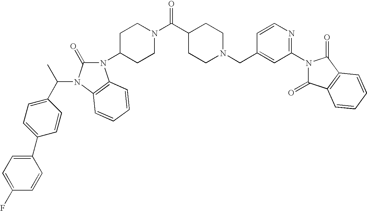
C(N1CCC(C(N2CCC(N3C(=O)N(C(C4=CC=C(C5=CC=C(F)C=C5)C=C4)C)C4=C3C=CC=C4)CC2)=O)CC1)C1=CC(N2C(=O)C3=C(C2=O)C=CC=C3)=NC=C1
